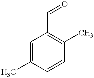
C1=C(C)C=CC(C)=C1C=O
